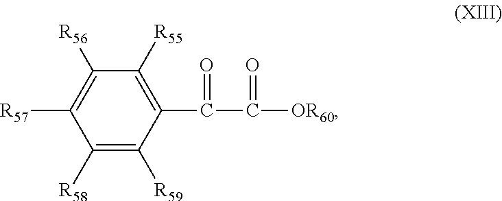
C1([R58])=C([R59])C(C(=O)C(=O)[OR60])=C([R55])C([R56])=C1[R57]
